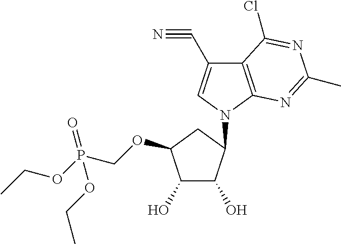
C1(O)C(O)C(N2C=C(C#N)C3=C2N=C(C)N=C3Cl)CC1OCP(OCC)(=O)OCC
